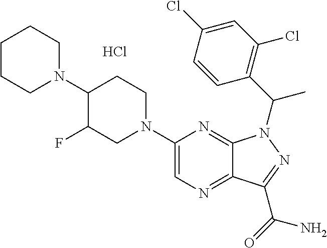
C1CCN(C2C(F)CN(C3=CN=C4C(=N3)N(C(C)C3=C(Cl)C=C(Cl)C=C3)N=C4C(N)=O)CC2)CC1.Cl
